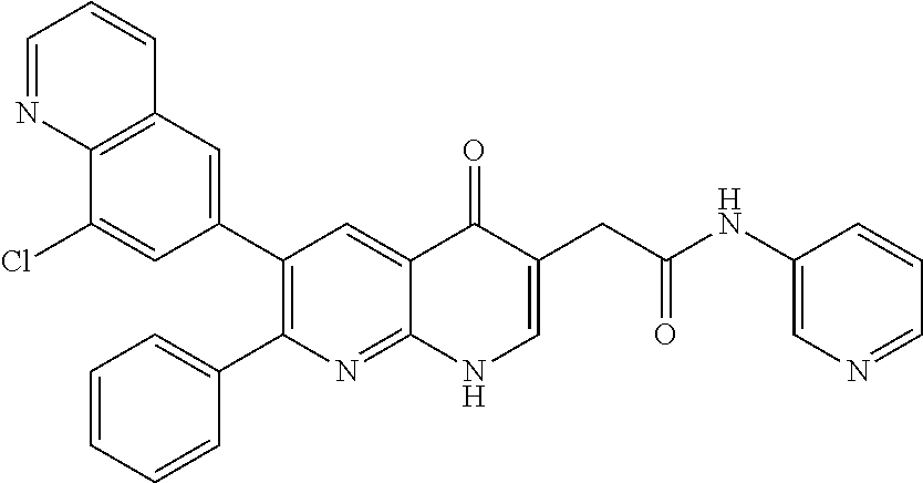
C12=C(C=C(C3=C(C4=CC=CC=C4)N=C4C(=C3)C(=O)C(CC(NC3=CN=CC=C3)=O)=CN4)C=C1Cl)C=CC=N2
